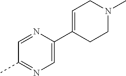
C1=NC(C2=CCN(C)CC2)=CN=C1C
